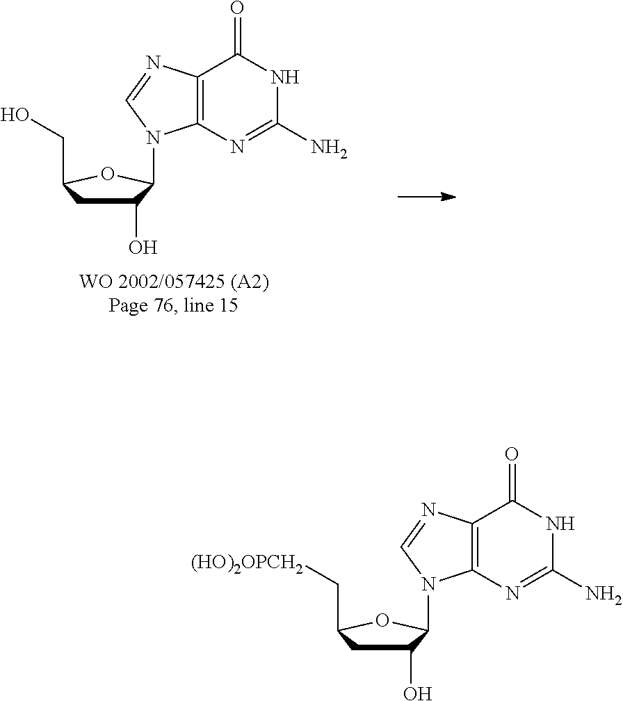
C1(O)CC(CO)OC1N1C2=C(C(=O)NC(N)=N2)N=C1.C1(O)CC(C[(HO)2OPCH2])OC1N1C2=C(C(=O)NC(N)=N2)N=C1
